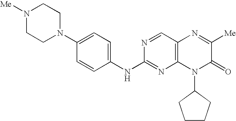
N1(C2=CC=C(NC3=NC4=C(C=N3)N=C([Me])C(=O)N4C3CCCC3)C=C2)CCN([Me])CC1
